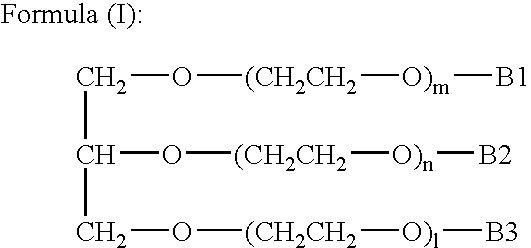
C(C(CO[(CH2CH2][O)l][B3])O[(CH2CH2][O)n][B2])O[(CH2CH2][O)m][B1]
